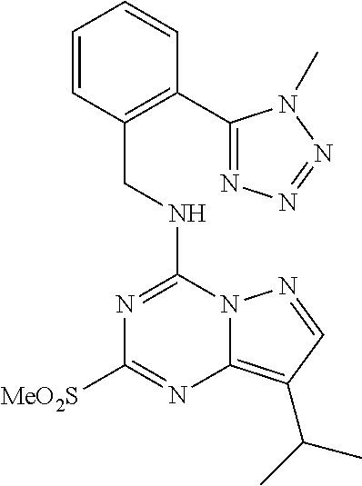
N(C1=NC([MeO2S])=NC2=C(C(C)C)C=NN12)CC1=C(C2=NN=NN2C)C=CC=C1
